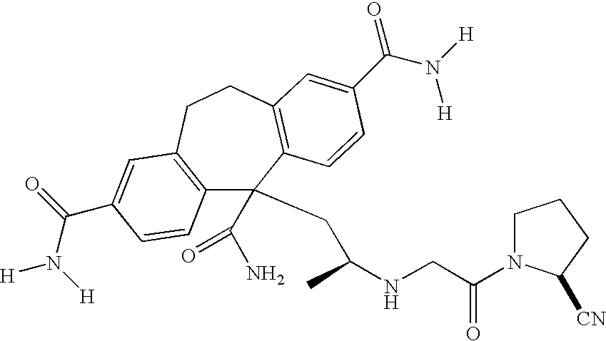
C12=C(CCC3=C(C=CC(C(=O)N([H])[H])=C3)C1(C(N)=O)CC(NCC(=O)N1CCCC1[CN])C)C=C(C(N([H])[H])=O)C=C2
